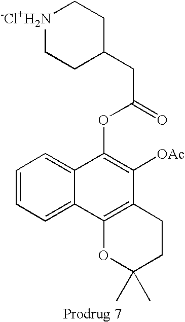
C1=CC=C2C(=C1)C(OC(=O)CC1CC[-Cl+H2N]CC1)=C([OAc])C1=C2OC(C)(C)CC1
